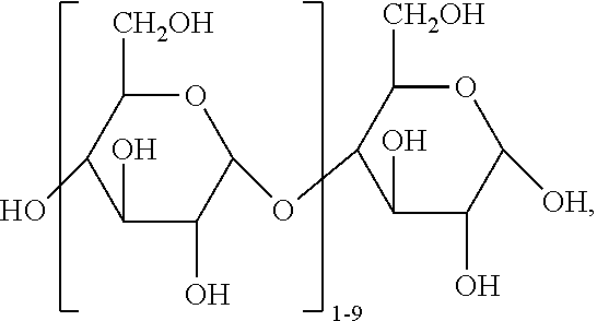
C1(O)C(O)C(OC2C(O)C(O)C([OH])OC2[CH2OH])OC([CH2OH])C1O
